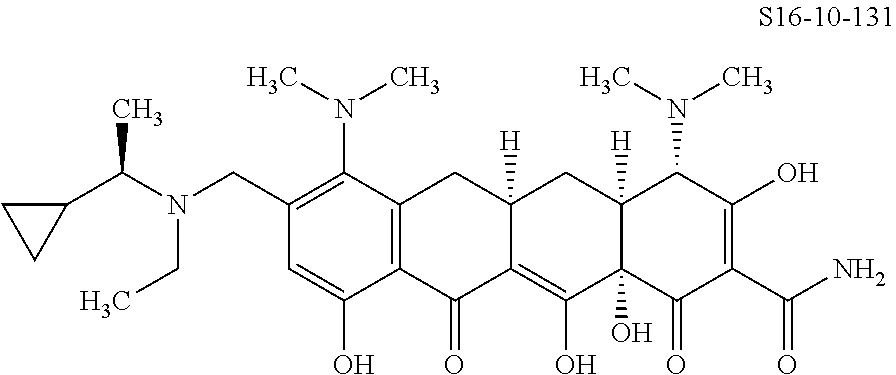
C1(CN(C(C)C2CC2)CC)=C(N(C)C)C2=C(C(O)=C1)C(=O)C1=C(O)C3(O)C([H])(CC1([H])C2)C(N(C)C)C(O)=C(C(N)=O)C3=O
